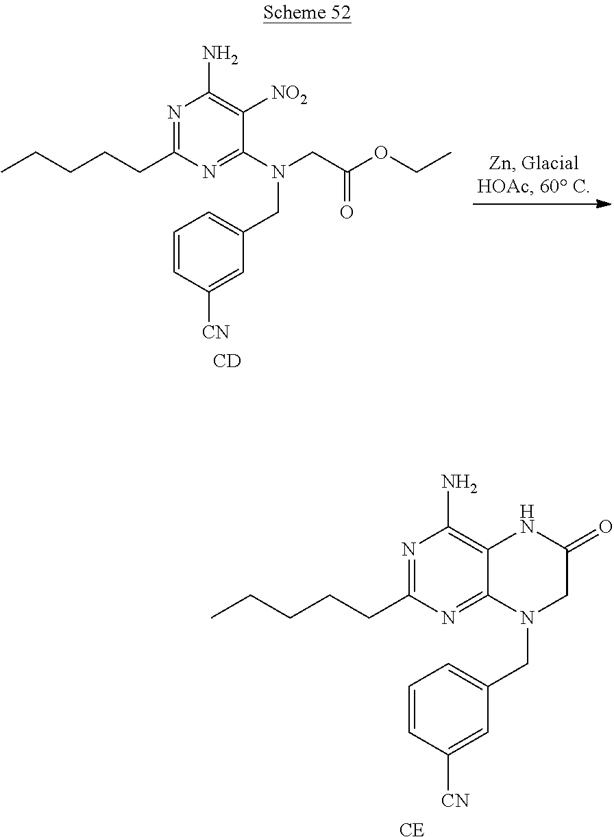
N1=C(CCCCC)N=C(N(CC(OCC)=O)CC2=CC=CC([CN])=C2)C([NO2])=C1N.[CD].N1=C(CCCCC)N=C2C(=C1N)NC(=O)CN2CC1=CC=CC([CN])=C1.[CE]
